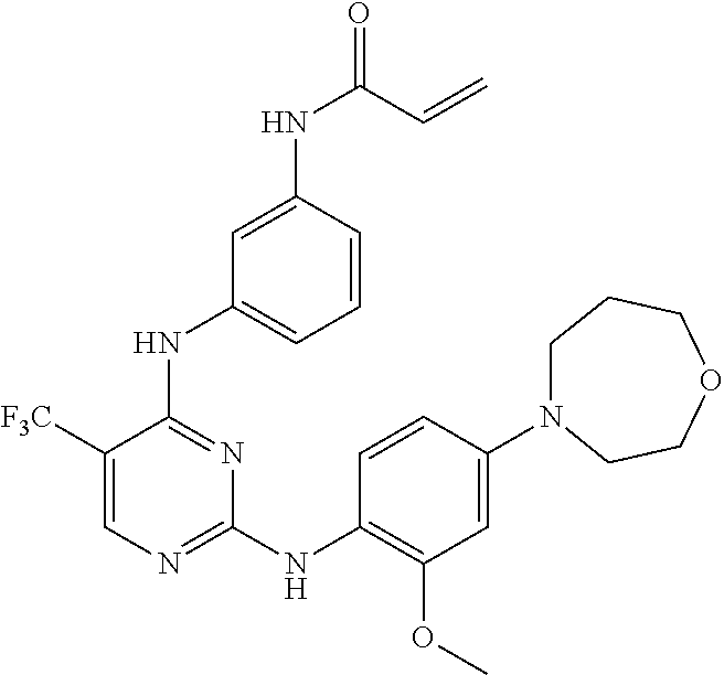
C1([F3C])=CN=C(NC2=C(OC)C=C(N3CCCOCC3)C=C2)N=C1NC1=CC=CC(NC(=O)C=C)=C1
